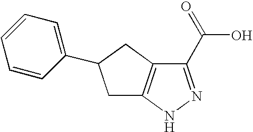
C1C2=C(CC1C1=CC=CC=C1)C(C(O)=O)=NN2
